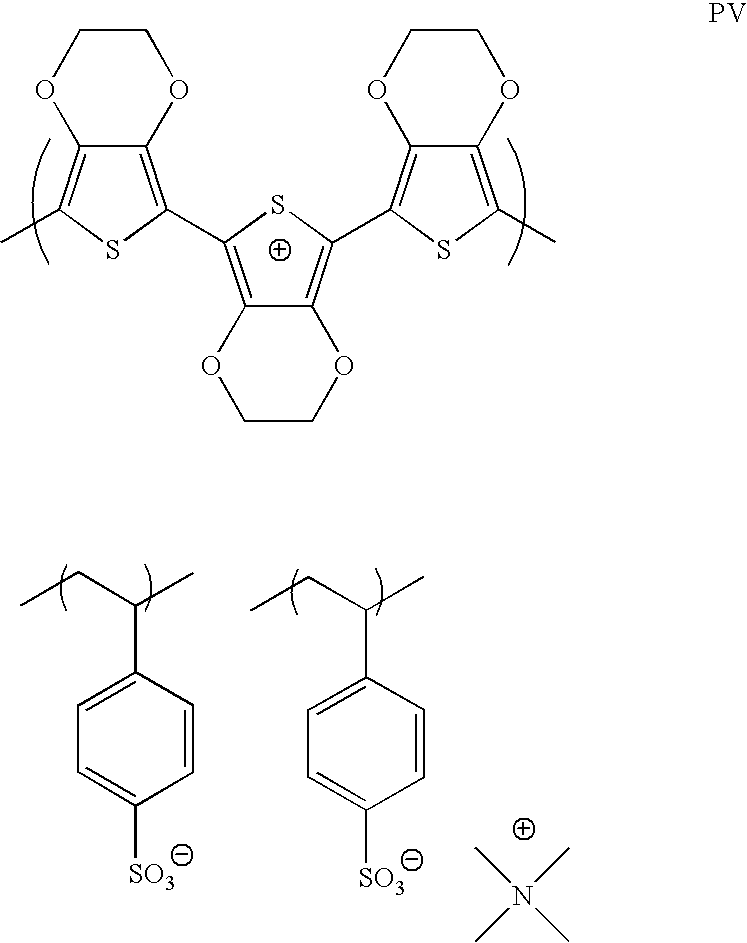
C12=C(C3=C4C(=C(C)S3)OCCO4)SC(C3=C4C(=C(C)S3)OCCO4)=C1OCCO2.C1(C(CC)C)=CC=C([SO3])C=C1.C1(C(CC)C)=CC=C([SO3])C=C1.N(C)(C)(C)C
